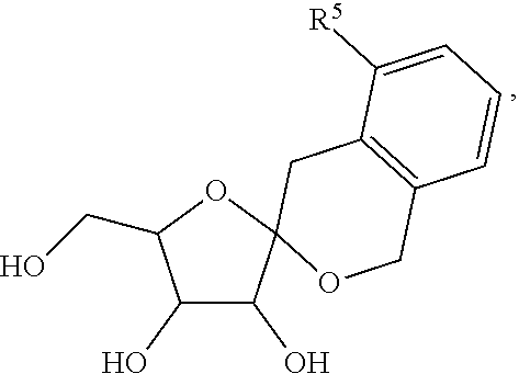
C1(O)C(O)C2(OC1CO)OCC1=C(C2)C([R5])=CC=C1
